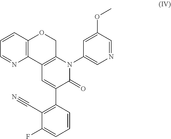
C12=C(C=CC=N1)OCC1=C2C=C(C2=C(C#N)C(F)=CC=C2)C(=O)N1C1=CN=CC(OC)=C1
